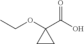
C(OC1(C(O)=O)CC1)C
